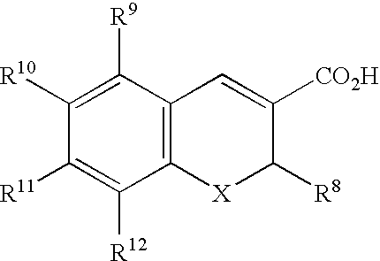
C1([R11])=C([R12])C2=C(C([R9])=C1[R10])C=C([CO2H])C([R8])[X]2
